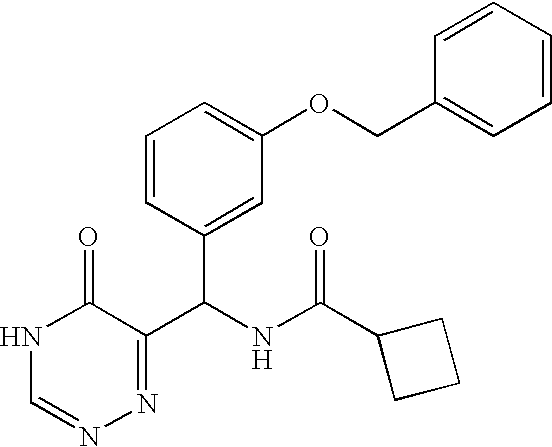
N1C=NN=C(C(NC(C2CCC2)=O)C2=CC(OCC3=CC=CC=C3)=CC=C2)C1=O
